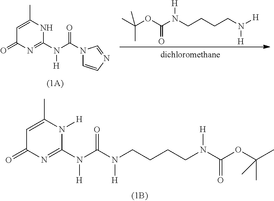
C1=C(C)N([H])C(N(C(=O)N(CCCCN(C(OC(C)(C)C)=O)[H])[H])[H])=NC1=O.C(OC(=O)N([H])CCCCN([H])[H])(C)(C)C.C1=C(C)NC(N(C(=O)N2C=CN=C2)[H])=NC1=O
